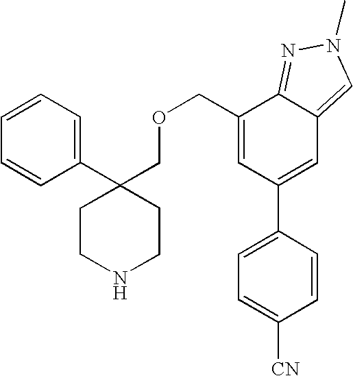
C1(C2(COCC3=CC(C4=CC=C([CN])C=C4)=CC4=CN(C)N=C34)CCNCC2)=CC=CC=C1
